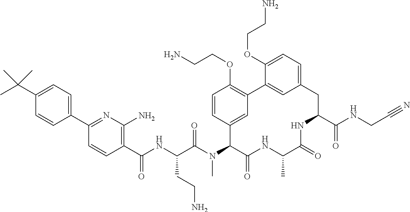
C1(C(NC(C(N(C2C(=O)NC(C)C(=O)NC(C(NCC#N)=O)CC3=CC=C(OCCN)C(=C3)C3=C(OCCN)C=CC2=C3)C)=O)CCN)=O)=C(N)N=C(C2=CC=C(C(C)(C)C)C=C2)C=C1
